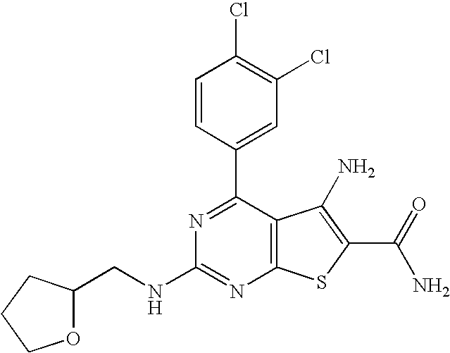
C1=CC(C2=NC(NCC3CCCO3)=NC3=C2C(N)=C(C(N)=O)S3)=CC(Cl)=C1Cl
